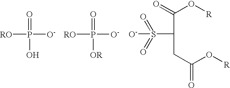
[RO]P([O-])(=O)O.[RO]P([O-])(=O)[OR].[O-]S(C(C(=O)O[R])CC(=O)O[R])(=O)=O
